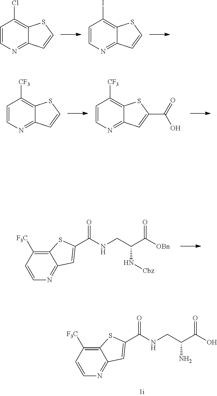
C1=CN=C2C(=C1[F3C])SC(C(NCC(C([OBn])=O)N[Cbz])=O)=C2.C1=CN=C2C(=C1Cl)SC=C2.C1=CN=C2C(=C1I)SC=C2.C1=CN=C2C(=C1[CF3])SC(C(=O)O)=C2.C1=CN=C2C(=C1[CF3])SC=C2.C1=CN=C2C(=C1[F3C])SC(C(NCC(C(O)=O)N)=O)=C2
